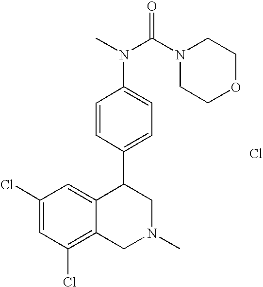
C1(Cl)=C2C(=CC(Cl)=C1)C(C1=CC=C(N(C(N3CCOCC3)=O)C)C=C1)CN(C)C2.Cl
